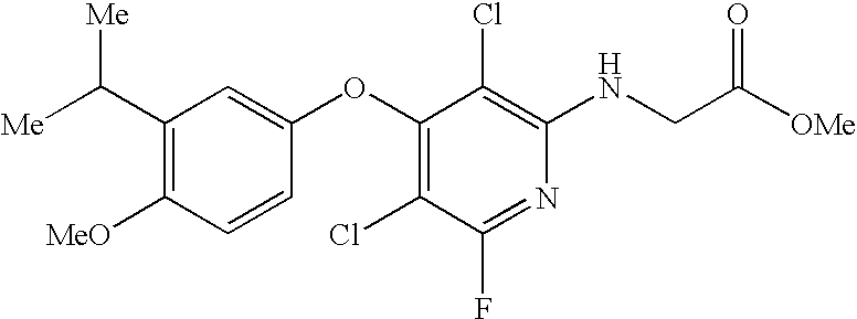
[Me]C(C1=C([MeO])C=CC(OC2=C(Cl)C(F)=NC(NCC([OMe])=O)=C2Cl)=C1)[Me]
